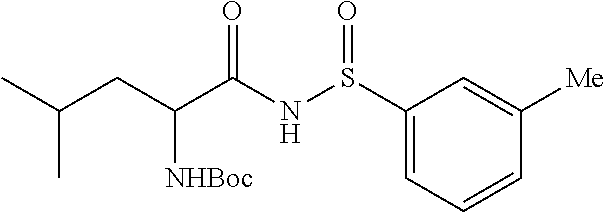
C1(S(NC(C(CC(C)C)[NHBoc])=O)=O)=CC=CC([Me])=C1
